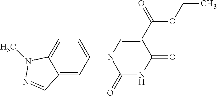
C12=CC(N3C(=O)NC(=O)C(C(OCC)=O)=C3)=CC=C1N(C)N=C2
